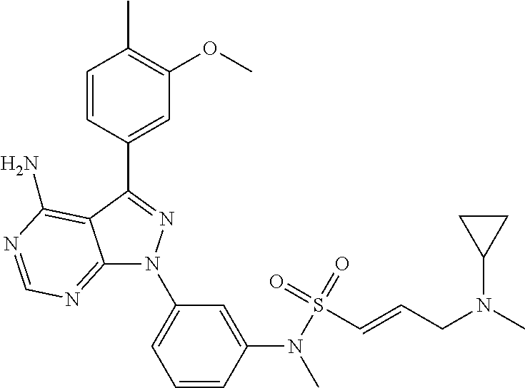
C12=NC=NC(N)=C1C(C1=CC(OC)=C(C)C=C1)=NN2C1=CC=CC(N(S(C=CCN(C)C2CC2)(=O)=O)C)=C1
